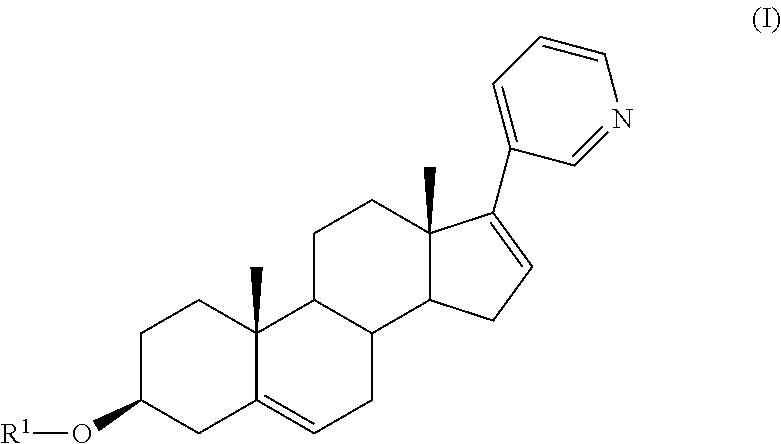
C1C(O[R1])CC2=CCC3C(C2(C)C1)CCC1(C)C3CC=C1C1=CC=CN=C1
